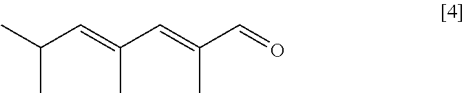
CC(C=C(C=C(C=O)C)C)C
